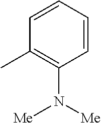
C1=CC=CC(C)=C1N([Me])[Me]
